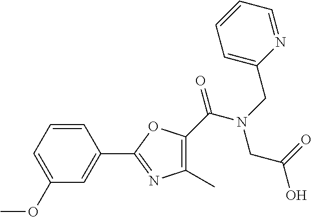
C1=CC(C2=NC(C)=C(C(N(CC3=CC=CC=N3)CC(=O)O)=O)O2)=CC(OC)=C1
